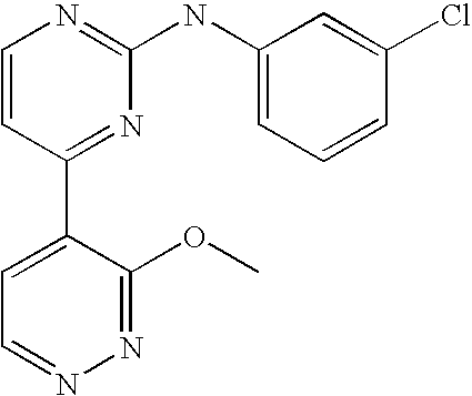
C1=CC(C2=CC=NN=C2OC)=NC(NC2=CC=CC(Cl)=C2)=N1
